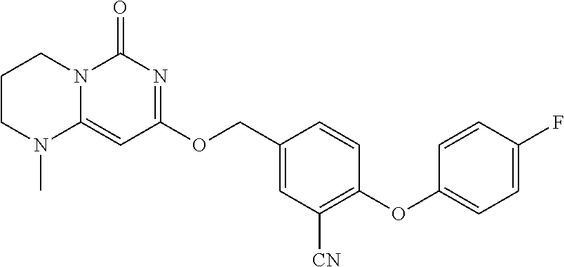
C1CN(C)C2=CC(OCC3=CC([CN])=C(OC4=CC=C(F)C=C4)C=C3)=NC(=O)N2C1
